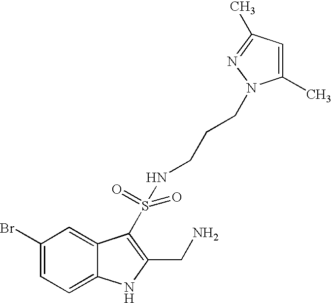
C1(Br)=CC=C2C(=C1)C(S(=O)(NCCCN1C(C)=CC(C)=N1)=O)=C(CN)N2
